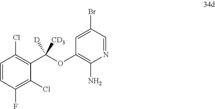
C1=CC(F)=C(Cl)C(C(OC2=C(N)N=CC(Br)=C2)([CD3])[D])=C1Cl
